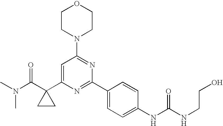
N(C(=O)C1(C2=CC(N3CCOCC3)=NC(C3=CC=C(NC(NCCO)=O)C=C3)=N2)CC1)(C)C
